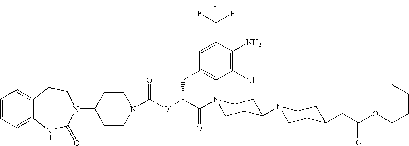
C12=CC=CC=C1NC(=O)N(C1CCN(C(OC(C(=O)N3CCC(N4CCC(CC(OCCCC)=O)CC4)CC3)CC3=CC(Cl)=C(N)C(C(F)(F)F)=C3)=O)CC1)CC2
